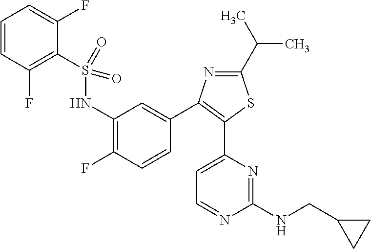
C1=CC(F)=C(S(NC2=C(F)C=CC(C3=C(C4=CC=NC(NCC5CC5)=N4)SC(C(C)C)=N3)=C2)(=O)=O)C(F)=C1
